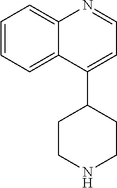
C1=C(C2CCNCC2)C2=CC=CC=C2N=C1
